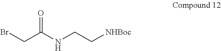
BrCC(NCC[NHBoc])=O
